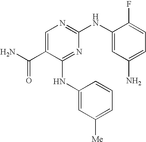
C1=C(C(N)=O)C(NC2=CC([Me])=CC=C2)=NC(NC2=CC(N)=CC=C2F)=N1
